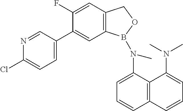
C12=C(C=C(F)C(C3=CC=C(Cl)N=C3)=C1)COB2N(C1=CC=CC2=C1C(N(C)C)=CC=C2)C
